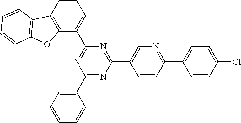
C1=CC(Cl)=CC=C1C1=NC=C(C2=NC(C3=CC=CC4=C3OC3=C4C=CC=C3)=NC(C3=CC=CC=C3)=N2)C=C1
